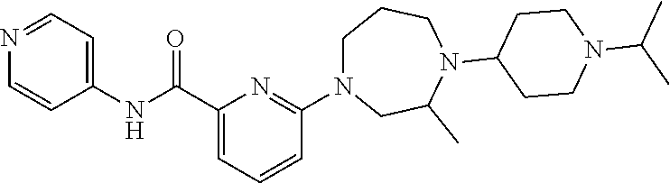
C1(NC(C2=CC=CC(N3CCCN(C4CCN(C(C)C)CC4)C(C)C3)=N2)=O)=CC=NC=C1
